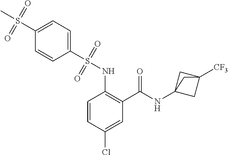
C1=CC(Cl)=CC(C(=O)NC23CC([CF3])(C2)C3)=C1NS(C1=CC=C(S(C)(=O)=O)C=C1)(=O)=O
